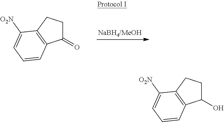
C1(=O)CCC2=C1C=CC=C2[O2N].C1(O)CCC2=C1C=CC=C2[O2N]
